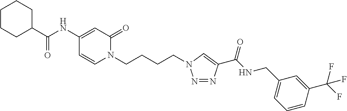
N1=NC(C(NCC2=CC=CC(C(F)(F)F)=C2)=O)=CN1CCCCN1C(=O)C=C(NC(C2CCCCC2)=O)C=C1
